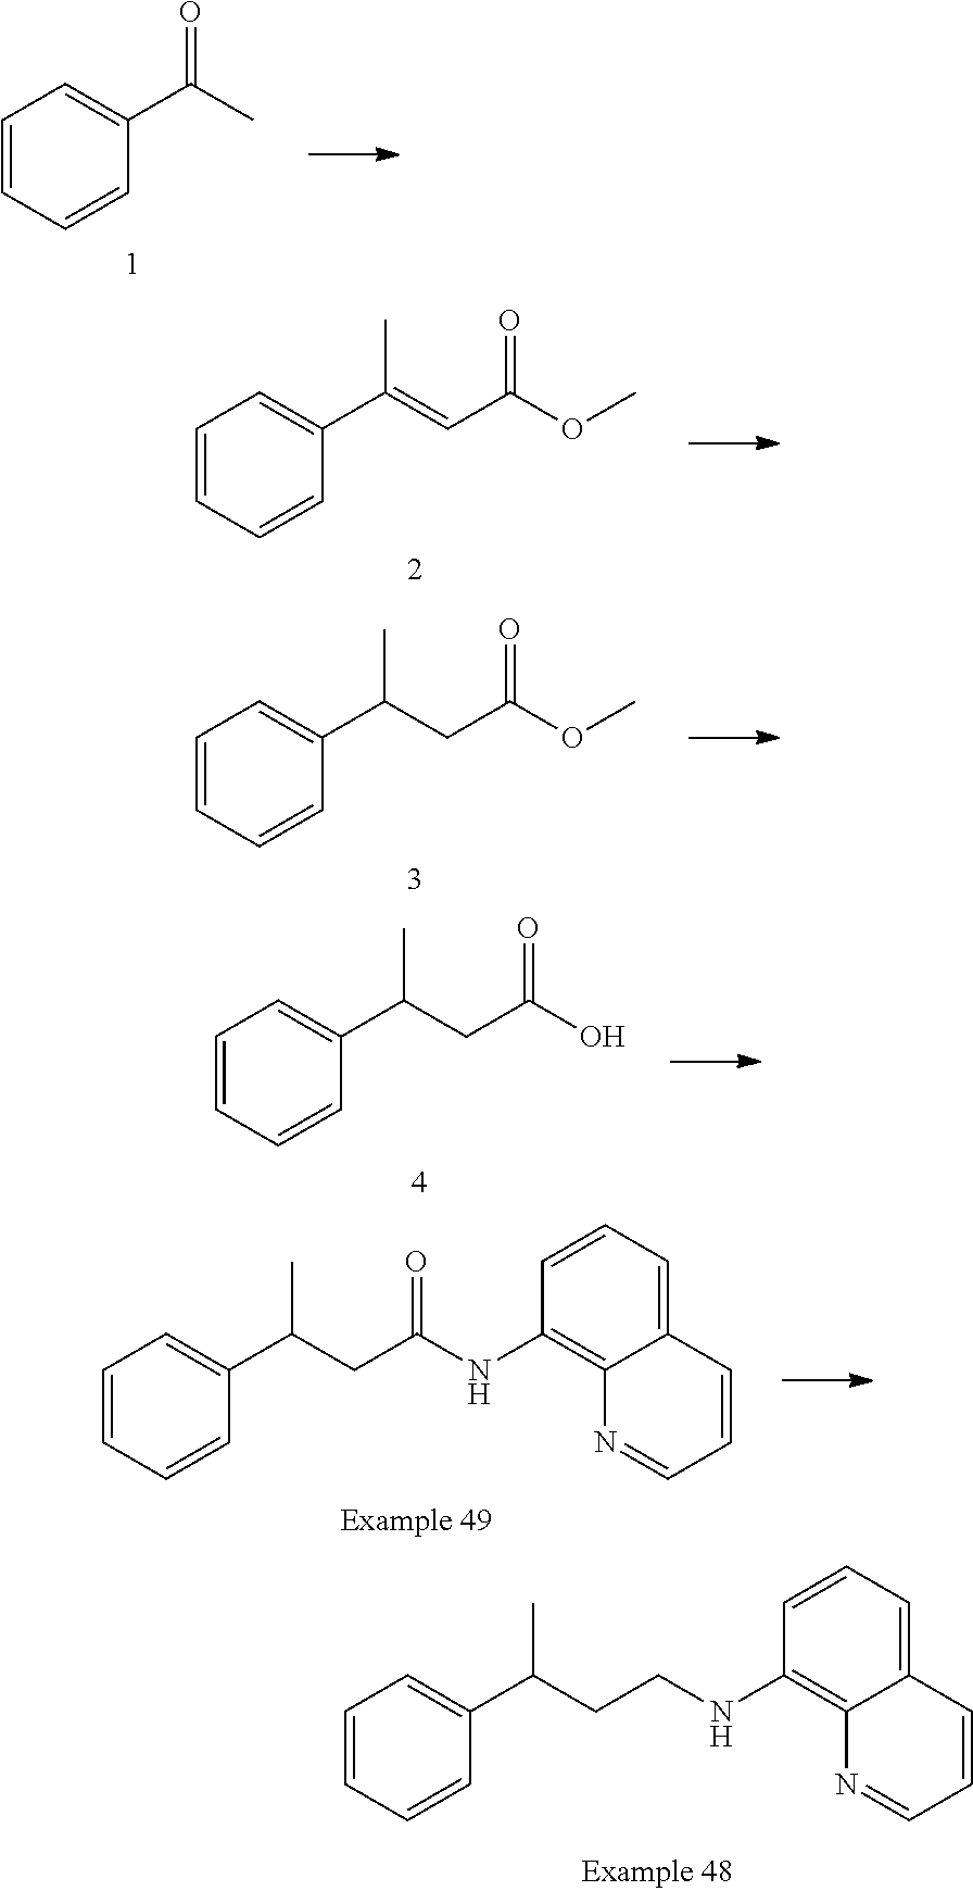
C1(NCCC(C2=CC=CC=C2)C)=C2C(=CC=C1)C=CC=N2.C1=CC=C(C(C)=O)C=C1.CC(=CC(=O)OC)C1=CC=CC=C1.C1=C(C(C)CC(=O)OC)C=CC=C1.C1=C(C(C)CC(=O)O)C=CC=C1.C1=CC=C2C=CC=NC2=C1NC(CC(C1=CC=CC=C1)C)=O
